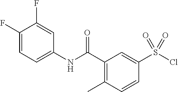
C1(NC(C2=C(C)C=CC(S(=O)(Cl)=O)=C2)=O)=CC=C(F)C(F)=C1
